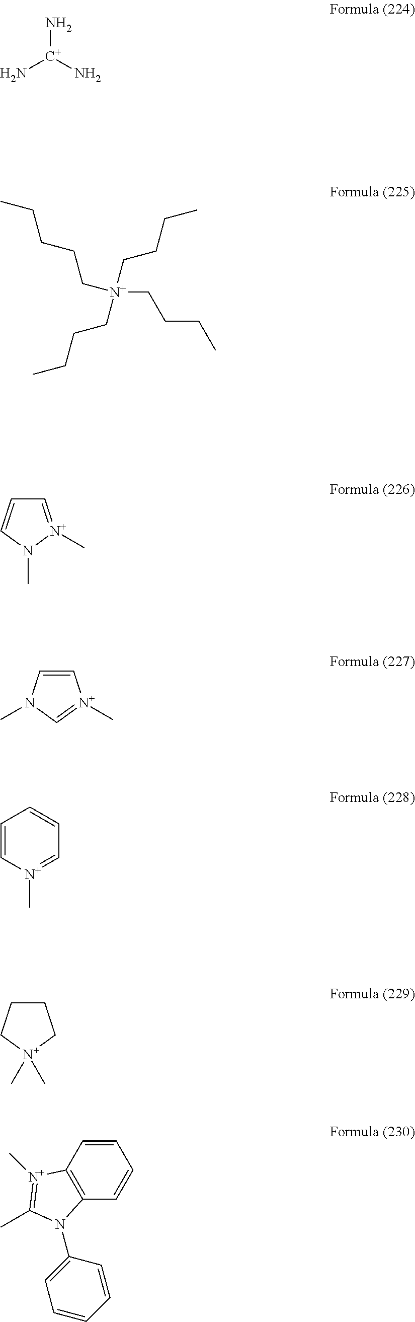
N[C+](N)N.[N+](CCCC)(CCCC)(CCCC)CCCCC.C1CC[N+](C)(C)C1.C1=[N+](C)N(C)C=C1.C1=CN(C)C=[N+]1C.C1=C[N+](C)=CC=C1.C1(N2C3=C(C=CC=C3)[N+](C)=C2C)=CC=CC=C1
